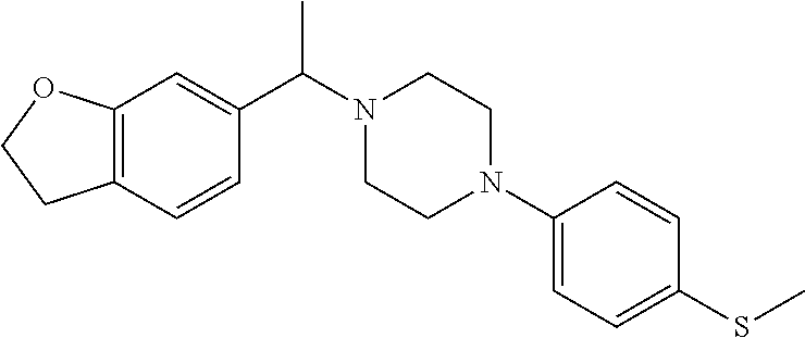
C12=C(C=CC(C(N3CCN(C4=CC=C(SC)C=C4)CC3)C)=C1)CCO2
